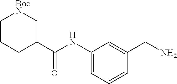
C1CCC(C(NC2=CC=CC(CN)=C2)=O)C[BocN]1
